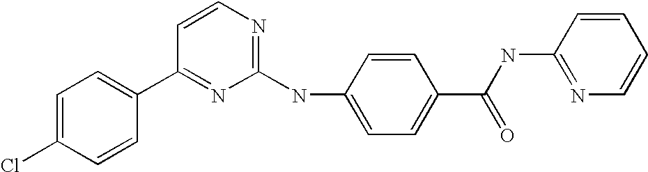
C1=C(Cl)C=CC(C2=NC(NC3=CC=C(C(NC4=NC=CC=C4)=O)C=C3)=NC=C2)=C1
